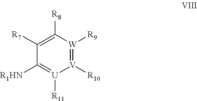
[R1HN]C1=[U]([R11])[V]([R10])=[W]([R9])C([R8])=C1[R7]
